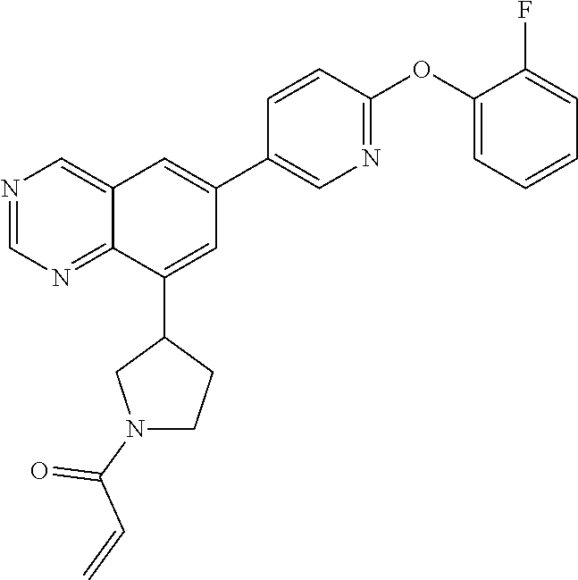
N1=CN=C2C(=C1)C=C(C1=CN=C(OC3=CC=CC=C3F)C=C1)C=C2C1CN(C(C=C)=O)CC1
